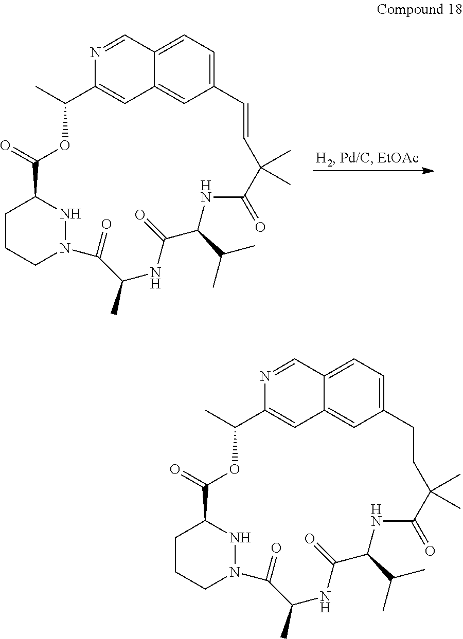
C1CCN2NC1C(=O)OC(C)C1=CC3=CC(=CC=C3C=N1)C=CC(C)(C)C(=O)NC(C(C)C)C(=O)NC(C)C2=O.C1CCN2NC1C(=O)OC(C)C1=CC3=CC(=CC=C3C=N1)CCC(C)(C)C(=O)NC(C(C)C)C(=O)NC(C)C2=O
